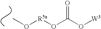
CO[R5a]OC(O[W3])=O
